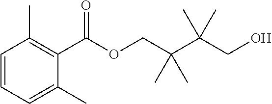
O(CC(C(CO)(C)C)(C)C)C(C1=C(C)C=CC=C1C)=O
